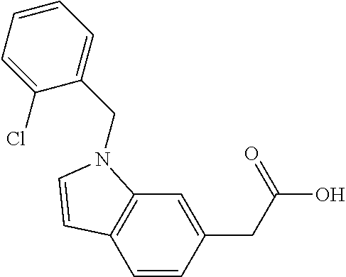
C1=CC(CC(O)=O)=CC2=C1C=CN2CC1=CC=CC=C1Cl
